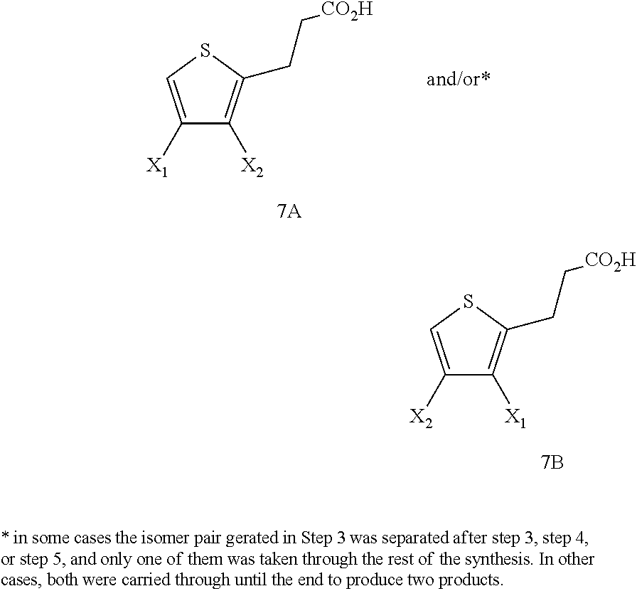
C1([X1])=CSC(CC[CO2H])=C1[X2].C1([X2])=CSC(CC[CO2H])=C1[X1]
